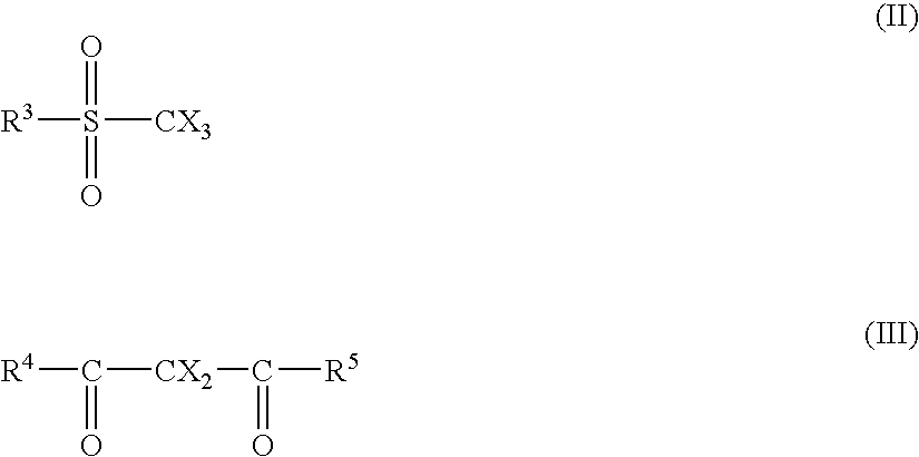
[R3]S([CX3])(=O)=O.[R4]C([CX2]C([R5])=O)=O
